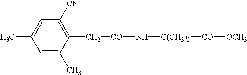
C1=C(C)C(C[CO]N[C(CH3)2][CO][OCH3])=C([CN])C=C1C
